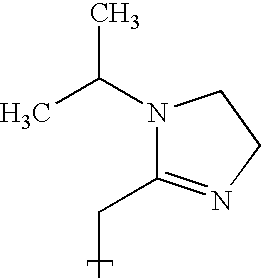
N1(C(C)C)C(CC)=NCC1
